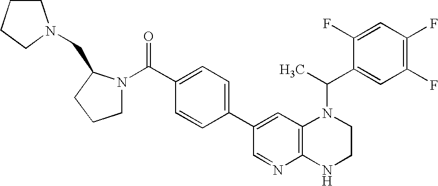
C1(C2=CC3=C(N=C2)NCCN3C(C)C2=CC(F)=C(F)C=C2F)=CC=C(C(N2CCCC2CN2CCCC2)=O)C=C1
